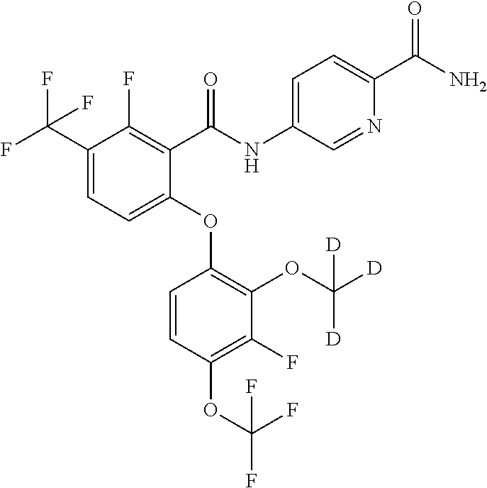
C1(C(F)(F)F)=CC=C(OC2=C(OC([D])([D])[D])C(F)=C(OC(F)(F)F)C=C2)C(C(=O)NC2=CC=C(C(N)=O)N=C2)=C1F
